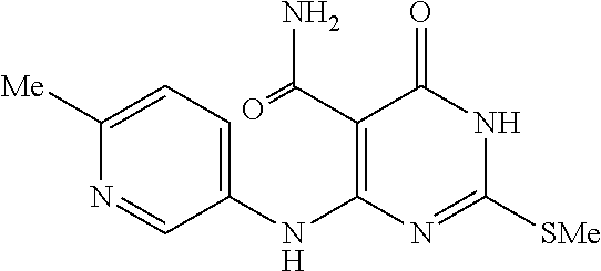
C1([Me])=CC=C(NC2=C(C(=O)N)C(=O)NC([SMe])=N2)C=N1
